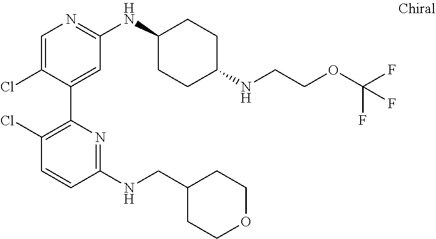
C1=C(Cl)C(C2=C(Cl)C=CC(NCC3CCOCC3)=N2)=CC(NC2CCC(NCCOC(F)(F)F)CC2)=N1
